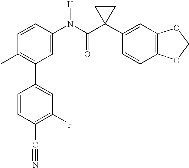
C1=CC(N(C(C2(C3=CC4=C(C=C3)OCO4)CC2)=O)[H])=CC(C2=CC(F)=C(C#N)C=C2)=C1C
